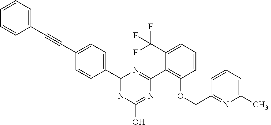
C1(C#CC2=CC=C(C3=NC(O)=NC(C4=C(OCC5=NC(C)=CC=C5)C=CC=C4C(F)(F)F)=N3)C=C2)=CC=CC=C1
